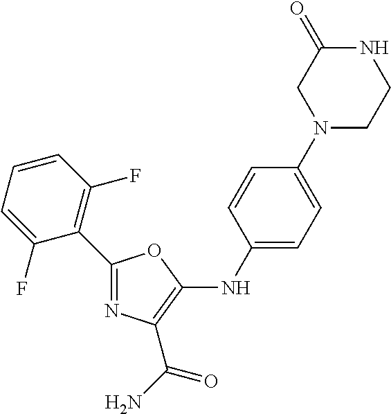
C1(C2=C(F)C=CC=C2F)=NC(C(N)=O)=C(NC2=CC=C(N3CCNC(=O)C3)C=C2)O1
